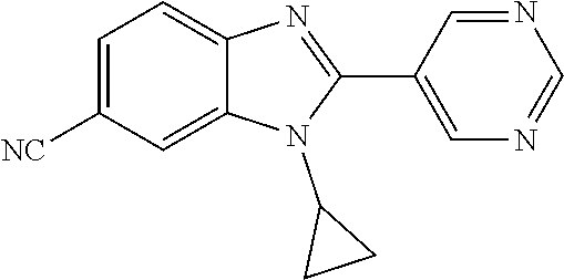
C1=C([NC])C=C2C(=C1)N=C(C1=CN=CN=C1)N2C1CC1
